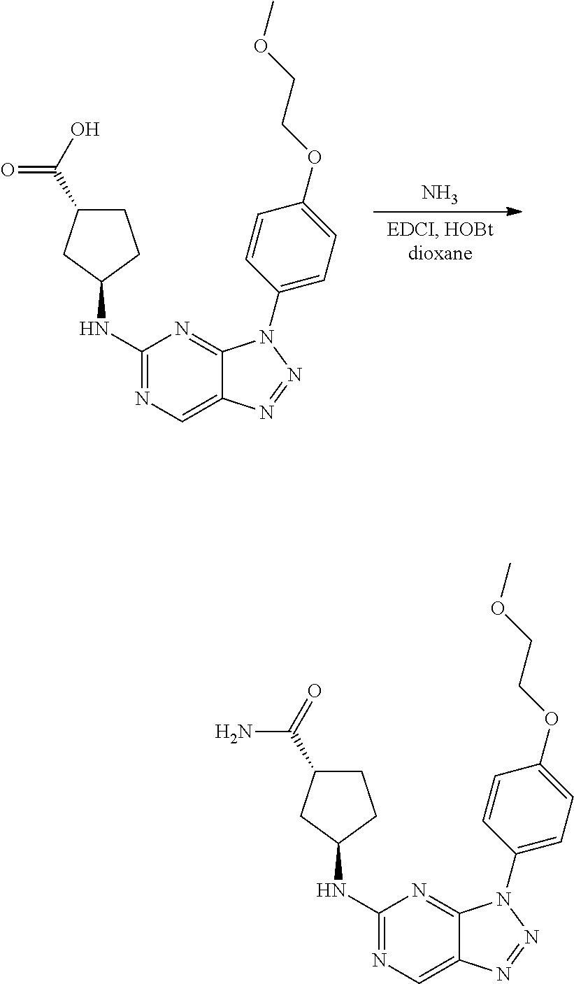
C1(NC2CCC(C(O)=O)C2)=NC=C2C(=N1)N(C1=CC=C(OCCOC)C=C1)N=N2.N.C1(NC2CCC(C(=O)N)C2)=NC=C2C(=N1)N(C1=CC=C(OCCOC)C=C1)N=N2
